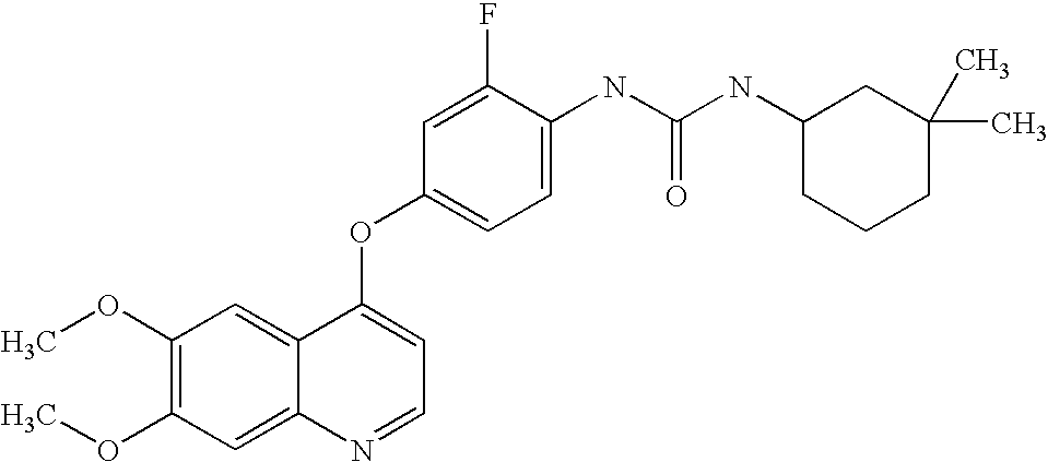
C1(F)=CC(OC2=CC=NC3=CC(OC)=C(OC)C=C23)=CC=C1NC(NC1CCCC(C)(C)C1)=O
